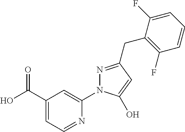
C1=C(C(O)=O)C=C(N2N=C(CC3=C(F)C=CC=C3F)C=C2O)N=C1
